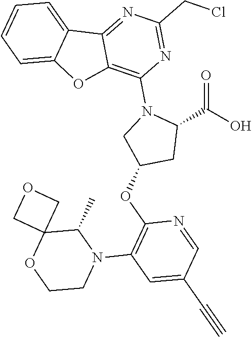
C1=CC=C2C(=C1)C1=NC(CCl)=NC(N3C(C(=O)O)CC(OC4=C(N5C(C)C6(OCC5)COC6)C=C(C#C)C=N4)C3)=C1O2
